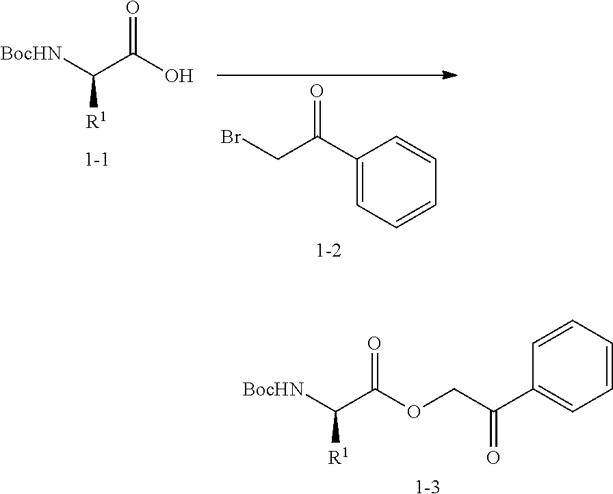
C([R1])([BocHN])C(=O)OCC(C1=CC=CC=C1)=O.[1-3].C([R1])([BocHN])C(O)=O.[1-1].C1(C(CBr)=O)=CC=CC=C1.[1-2]
